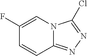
C1(F)=CN2C(=NN=C2Cl)C=C1
